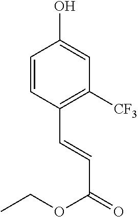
C1=CC(C=CC(=O)OCC)=C([CF3])C=C1O
